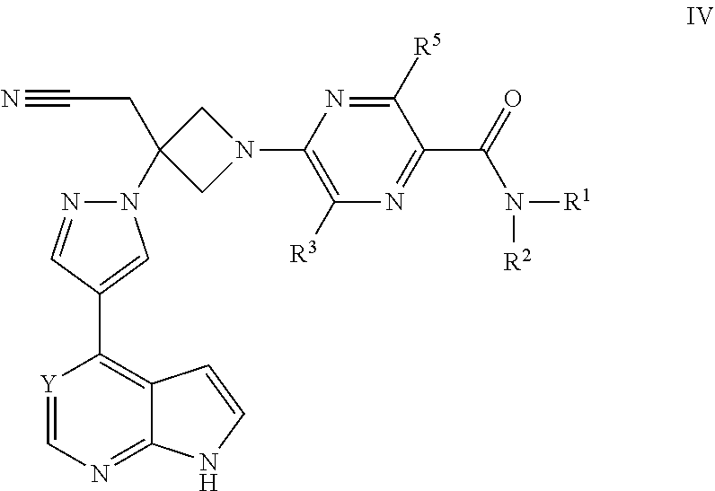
[Y]1=CN=C2C(=C1C1=CN(C3(CC#N)CN(C4=C([R3])N=C(C(=O)N([R1])[R2])C([R5])=N4)C3)N=C1)C=CN2
